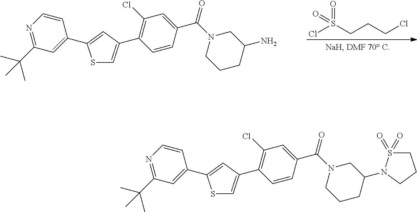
C1=C(C2=C(Cl)C=C(C(N3CCCC(N)C3)=O)C=C2)C=C(C2=CC(C(C)(C)C)=NC=C2)S1.ClS(CCCCl)(=O)=O.C1=C(C2=C(Cl)C=C(C(N3CCCC(N4S(=O)(=O)CCC4)C3)=O)C=C2)C=C(C2=CC(C(C)(C)C)=NC=C2)S1
